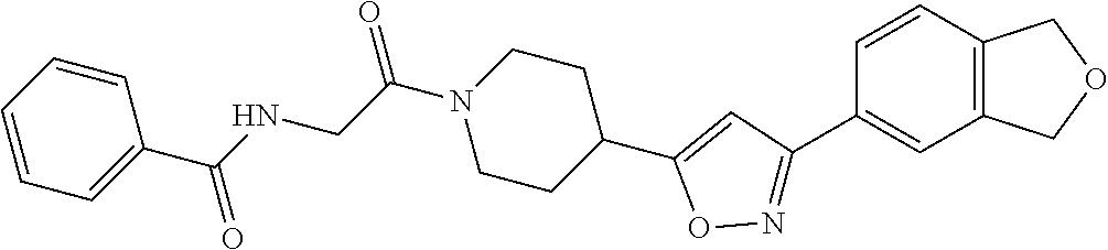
C(C(N1CCC(C2=CC(C3=CC4=C(C=C3)COC4)=NO2)CC1)=O)NC(C1=CC=CC=C1)=O
